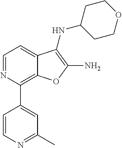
C1(C2=CC(C)=NC=C2)=C2C(=CC=N1)C(NC1CCOCC1)=C(N)O2
